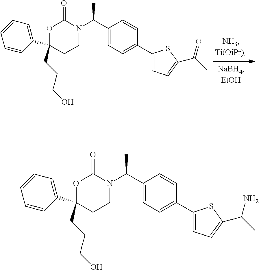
O1C(C2=CC=CC=C2)(CCCO)CCN(C(C2=CC=C(C3=CC=C(C(=O)C)S3)C=C2)C)C1=O.O1C(C2=CC=CC=C2)(CCCO)CCN(C(C2=CC=C(C3=CC=C(C(N)C)S3)C=C2)C)C1=O
